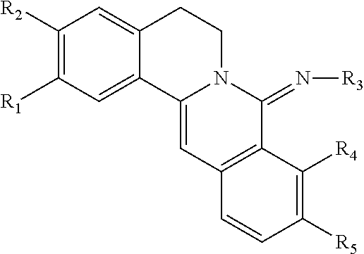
C12=CC([R1])=C([R2])C=C1CCN1C2=CC2=C(C1=N[R3])C([R4])=C([R5])C=C2
